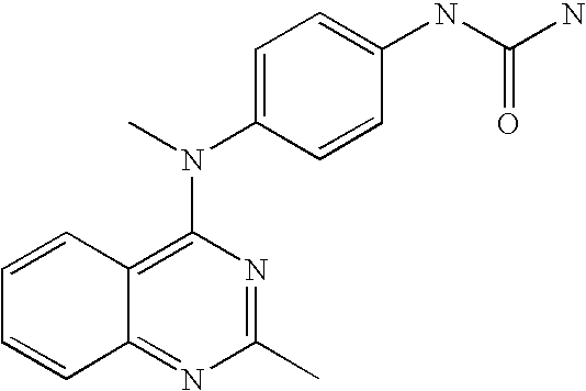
C1=CC2=C(N(C)C3=CC=C(NC(N)=O)C=C3)N=C(C)N=C2C=C1
